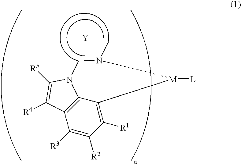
C1([R3])=C([R2])C([R1])=C2C3=C1C([R4])=C([R5])N3CN(C)[M]2[L].[Y]
